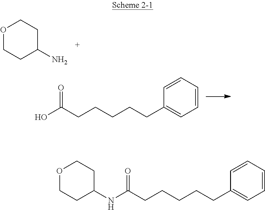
C1CC(N)CCO1.C1=CC(CCCCCC(O)=O)=CC=C1.C1COCCC1NC(CCCCCC1=CC=CC=C1)=O
